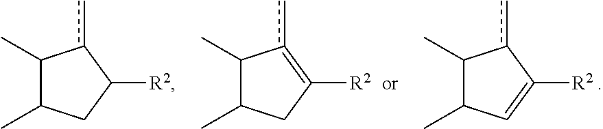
C1(C)C(C)C=C([R2])c1c.C1(C)C(C)CC([R2])=c1c.C1(C)C(C)CC([R2])c1c
